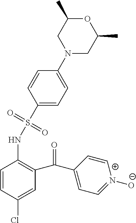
C1(S(NC2=C(C(C3=CC=N([O-])[C+]=C3)=O)C=C(Cl)C=C2)(=O)=O)=CC=C(N2CC(C)OC(C)C2)C=C1
